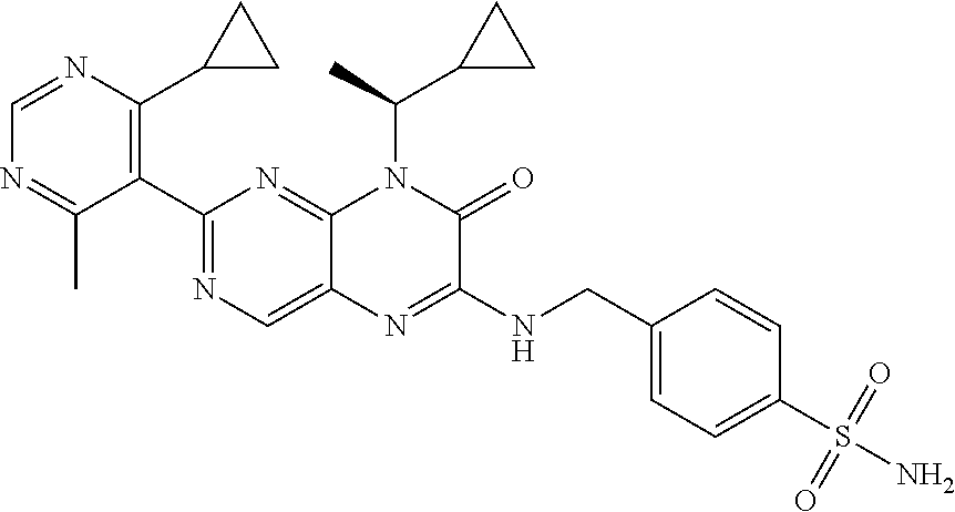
C1=NC(C2CC2)=C(C2=NC=C3C(=N2)N(C(C)C2CC2)C(=O)C(NCC2=CC=C(S(N)(=O)=O)C=C2)=N3)C(C)=N1
